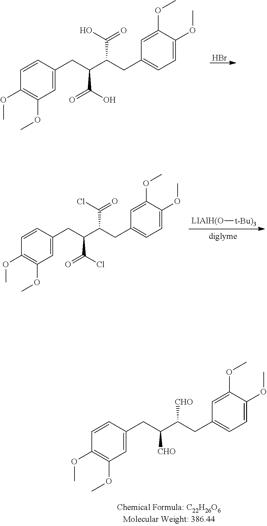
C1(OC)=C(OC)C=C(CC(C(CC2=CC=C(OC)C(OC)=C2)[CHO])[CHO])C=C1.C1(OC)=C(OC)C=C(CC(C(CC2=CC=C(OC)C(OC)=C2)C(O)=O)C(O)=O)C=C1.Br.C1(OC)=C(OC)C=C(CC(C(CC2=CC=C(OC)C(OC)=C2)C(Cl)=O)C(Cl)=O)C=C1.[LIAlH(O][t-Bu)3]
